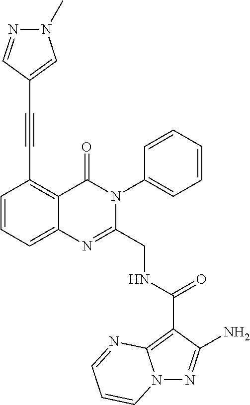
N(CC1=NC2=CC=CC(C#CC3=CN(C)N=C3)=C2C(=O)N1C1=CC=CC=C1)C(C1=C2N(N=C1N)C=CC=N2)=O
